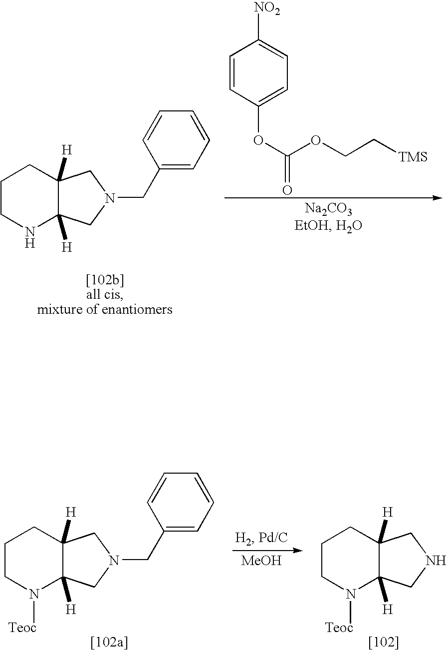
C1=CC(OC(=O)OCC[TMS])=CC=C1[NO2].C1CNC2([H])C([H])(C1)CN(CC1=CC=CC=C1)C2.[MeOH].C1CN([Teoc])C2([H])C([H])(C1)CN(CC1=CC=CC=C1)C2.C1CN([Teoc])C2([H])C([H])(C1)CNC2
